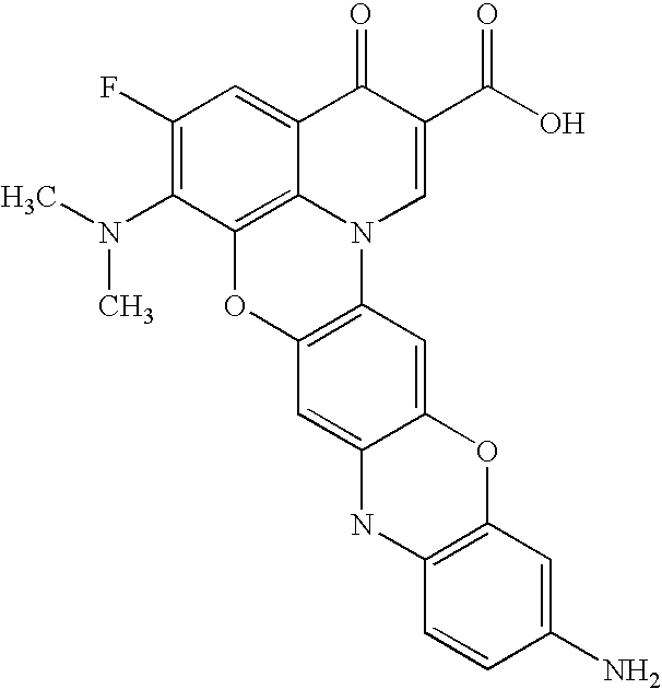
C1(F)=C(N(C)C)C2=C3C(=C1)C(=O)C(C(O)=O)=CN3C1=C(O2)C=C2C(=C1)OC1=C(N2)C=CC(N)=C1
